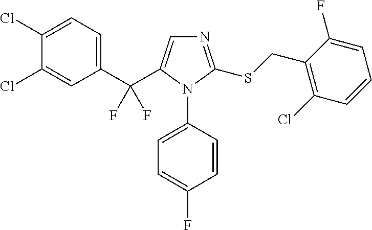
C1(C(C2=CN=C(SCC3=C(Cl)C=CC=C3F)N2C2=CC=C(F)C=C2)(F)F)=CC=C(Cl)C(Cl)=C1
